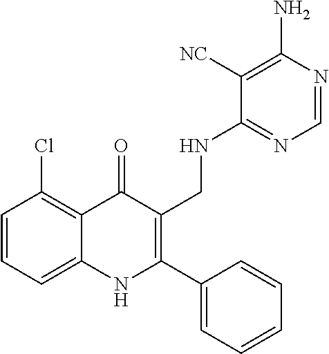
C1=CC=C2C(=C1Cl)C(=O)C(CNC1=NC=NC(N)=C1[NC])=C(C1=CC=CC=C1)N2
